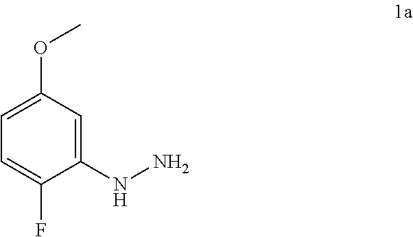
C1(NN)=CC(OC)=CC=C1F
